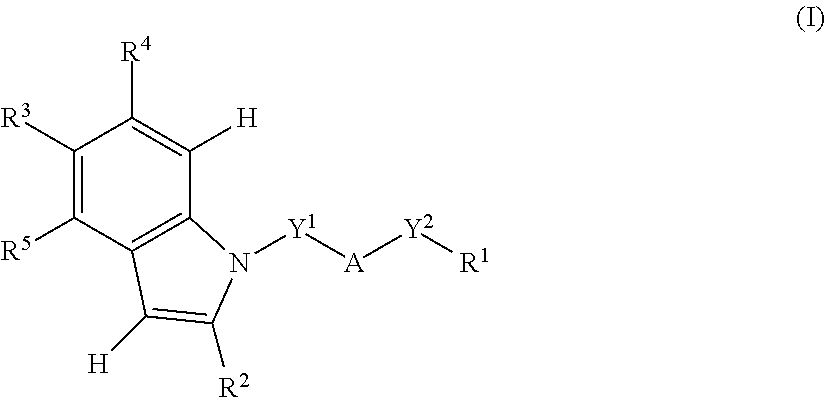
C1([R3])=C([R5])C2=C(C([H])=C1[R4])N([Y1][A][Y2][R1])C([R2])=C2[H]
